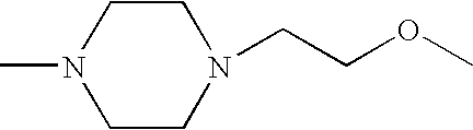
C1CN(CCOC)CCN1C
